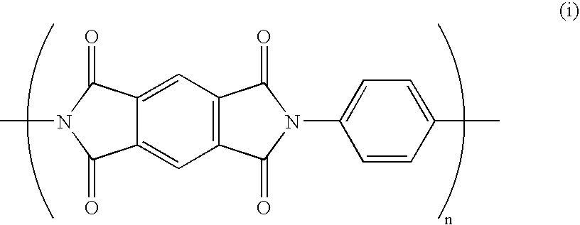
C12=C(C=C3C(=C1)C(=O)N(C)C3=O)C(=O)N(C1=CC=C(C)C=C1)C2=O
